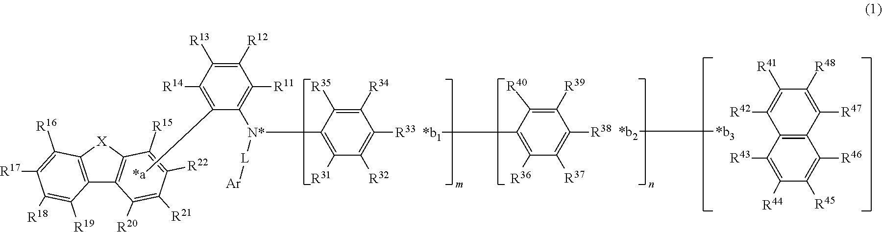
[*b1]C1=C([R36])C([R37])=C([R38])C([R39])=C1[R40].[*b3][*b2].C1([R42])=C([R41])C([R48])=C([R47])C2=C1C([R43])=C([R44])C([R45])=C2[R46].[*a]C1=C([R14])C([R13])=C([R12])C([R11])=C1[N*]([L][Ar])C1=C([R31])C([R32])=C([R33])C([R34])=C1[R35].C12=C([X]C3=C1C([R19])=C([R18])C([R17])=C3[R16])C([R15])=C([R22])C([R21])=C2[R20]
